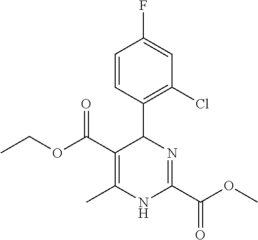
C1=CC(C2C(C(OCC)=O)=C(C)NC(C(=O)OC)=N2)=C(Cl)C=C1F
